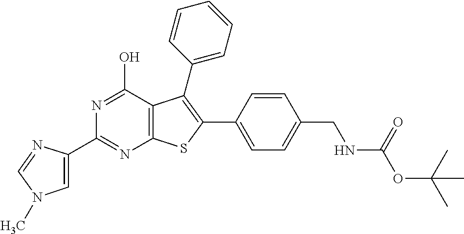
C1=C(C2=NC3=C(C(O)=N2)C(C2=CC=CC=C2)=C(C2=CC=C(CNC(OC(C)(C)C)=O)C=C2)S3)N=CN1C
